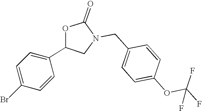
C1=C(Br)C=CC(C2CN(CC3=CC=C(OC(F)(F)F)C=C3)C(=O)O2)=C1
